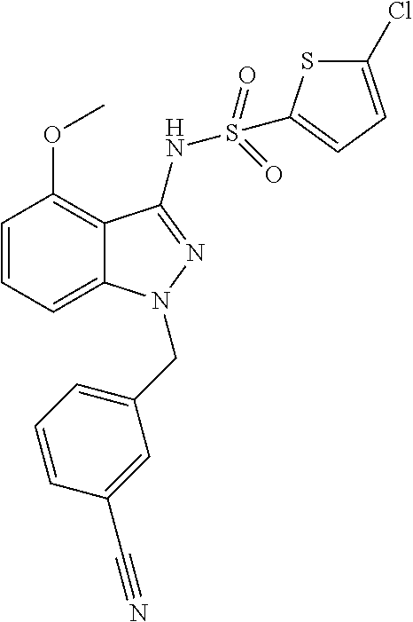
C1=CC=C2C(=C1OC)C(NS(=O)(=O)C1=CC=C(Cl)S1)=NN2CC1=CC=CC(C#N)=C1
